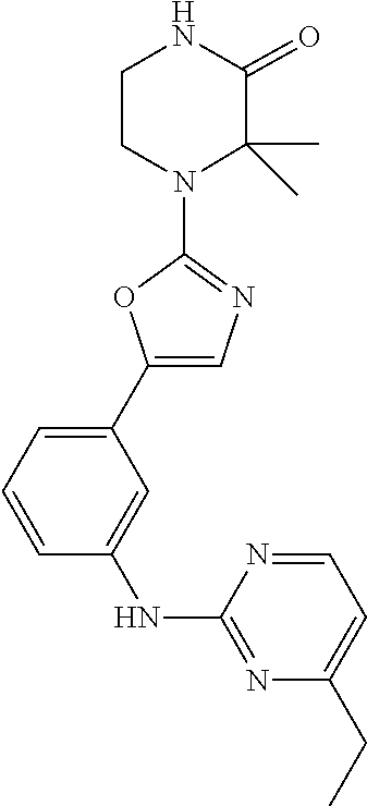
C1CN(C2=NC=C(C3=CC=CC(NC4=NC(CC)=CC=N4)=C3)O2)C(C)(C)C(=O)N1
